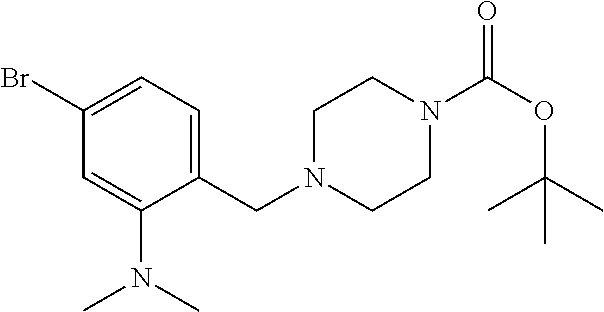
C1(Br)=CC=C(CN2CCN(C(OC(C)(C)C)=O)CC2)C(N(C)C)=C1
